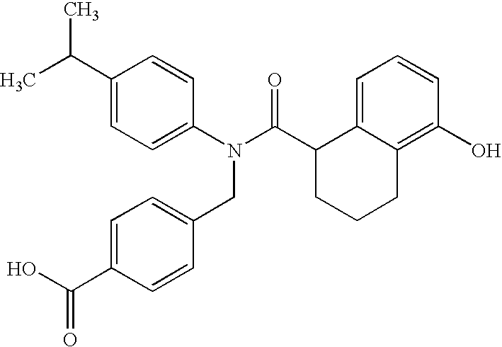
C1(C(C)C)=CC=C(N(C(C2CCCC3=C(O)C=CC=C23)=O)CC2=CC=C(C(O)=O)C=C2)C=C1
